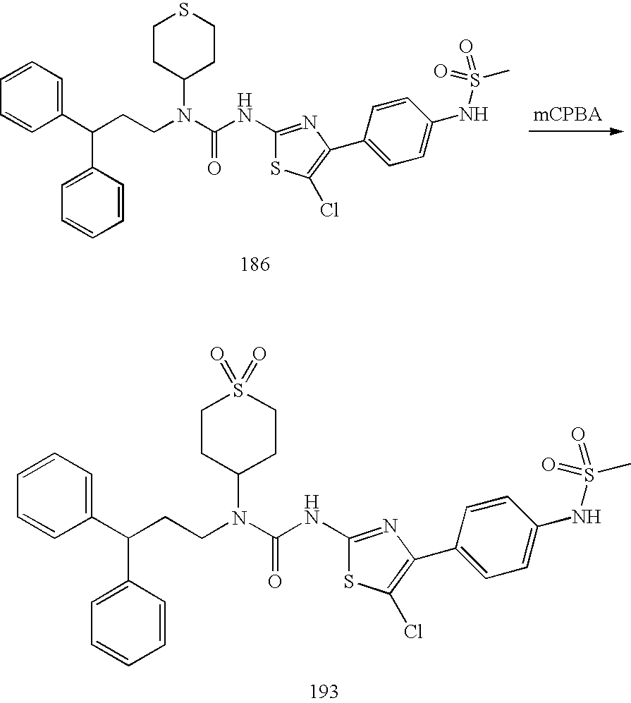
C1=CC=C(C(CCN(C2CCSCC2)C(=O)NC2=NC(C3=CC=C(NS(C)(=O)=O)C=C3)=C(Cl)S2)C2=CC=CC=C2)C=C1.[mCPBA].C1=CC=C(C(CCN(C2CCS(=O)(=O)CC2)C(=O)NC2=NC(C3=CC=C(NS(C)(=O)=O)C=C3)=C(Cl)S2)C2=CC=CC=C2)C=C1
